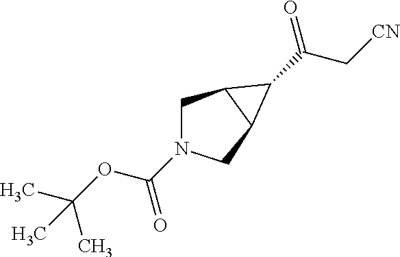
C1C2C(CN1C(OC(C)(C)C)=O)C2C(C[CN])=O
